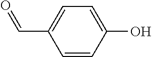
C1=CC(O)=CC=C1C=O
